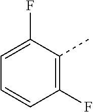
C1=C(F)C(C)=C(F)C=C1
